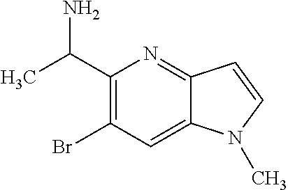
CC(C1=C(Br)C=C2C(=N1)C=CN2C)N
